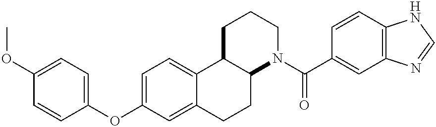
C1=C(OC2=CC=C(OC)C=C2)C=C2C(=C1)C1C(CC2)N(C(=O)C2=CC3=C(C=C2)NC=N3)CCC1
